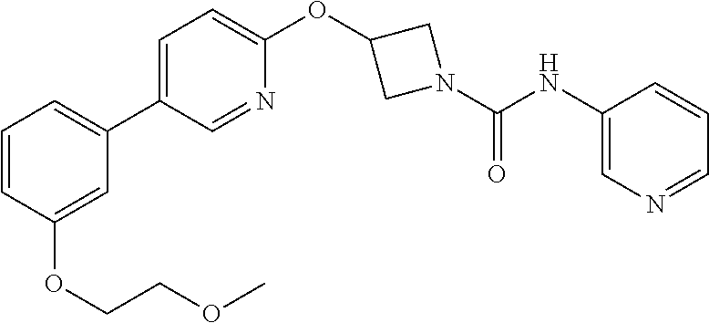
C1=CC(OCCOC)=CC(C2=CC=C(OC3CN(C(NC4=CN=CC=C4)=O)C3)N=C2)=C1
